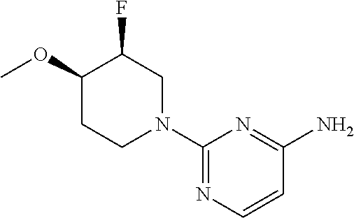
C1(N2CC(F)C(OC)CC2)=NC=CC(N)=N1
